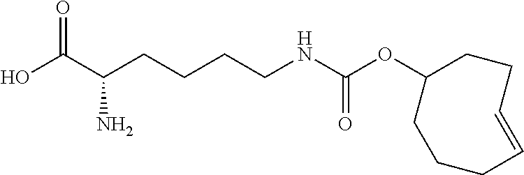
OC(C(CCCCNC(OC1CCCC=CCC1)=O)N)=O
